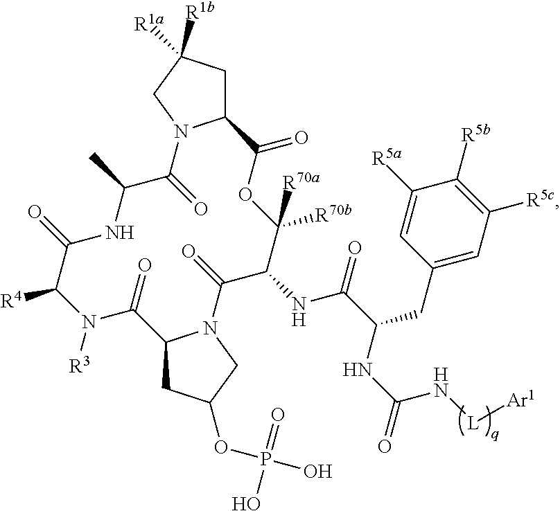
C12CC([R1a])([R1b])CN1C(=O)C(C)NC(=O)C([R4])N([R3])C(=O)C1CC(OP(O)(=O)O)CN1C(=O)C(NC(C(NC(=O)N[L][Ar1])CC1=CC([R5c])=C([R5b])C([R5a])=C1)=O)C([R70b])([R70a])OC2=O
